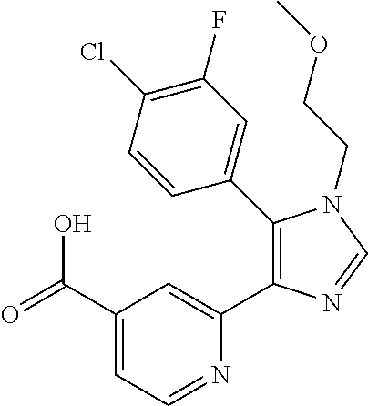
C1(C(=O)O)=CC=NC(C2=C(C3=CC(F)=C(Cl)C=C3)N(CCOC)C=N2)=C1
